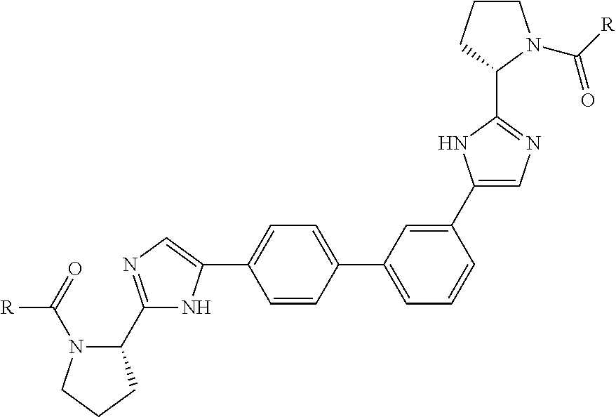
C1=C(C2=CN=C(C3N(C(=O)[R])CCC3)N2)C=CC(C2=CC=CC(C3=CN=C(C4N(C(=O)[R])CCC4)N3)=C2)=C1
